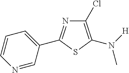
C1(Cl)=C(N([H])C)SC(C2=CC=CN=C2)=N1
